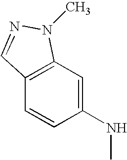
C12=C(C=C(NC)C=C1)N(C)N=C2
